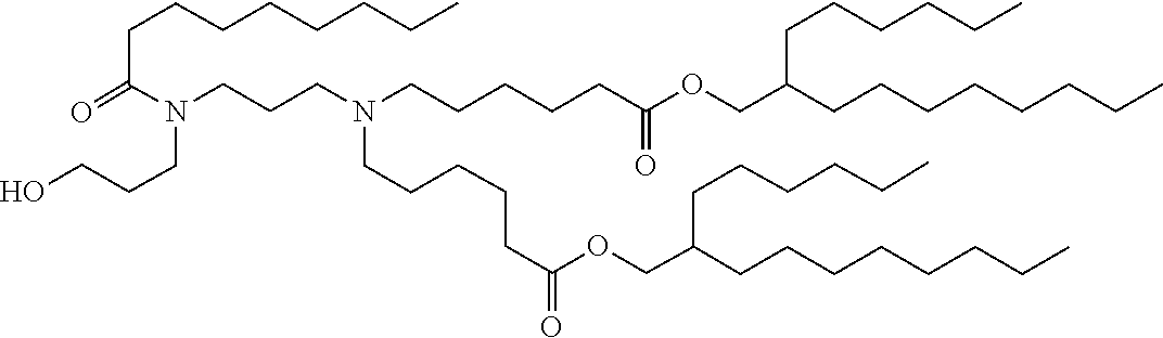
C(C(=O)OCC(CCCCCCCC)CCCCCC)CCCCN(CCCCCC(=O)OCC(CCCCCCCC)CCCCCC)CCCN(CCCO)C(=O)CCCCCCCC
